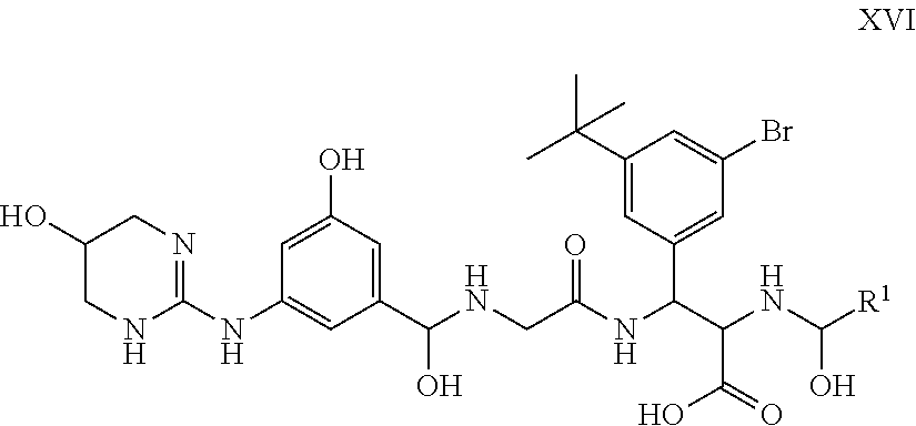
C1=C(O)C=C(C(NCC(=O)NC(C2=CC(Br)=CC(C(C)(C)C)=C2)C(NC([R1])O)C(O)=O)O)C=C1NC1=NCC(O)CN1
